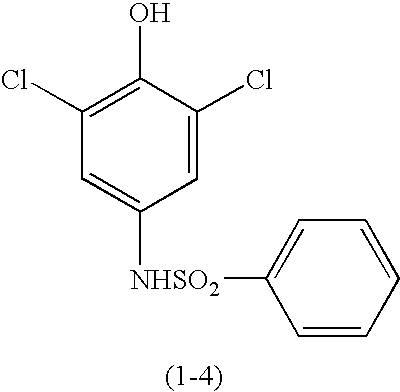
C1(Cl)=C(O)C(Cl)=CC([NHSO2]C2=CC=CC=C2)=C1
